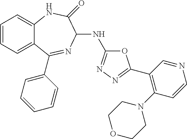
C1=CC=C2C(=C1)NC(=O)C(NC1=NN=C(C3=C(N4CCOCC4)C=CN=C3)O1)N=C2C1=CC=CC=C1
